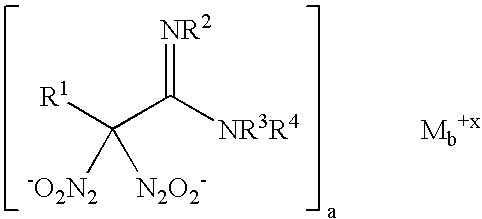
[Mb+x].[R1]C(C([NR3R4])=[NR2])([-O2N2])[N2O2-]
